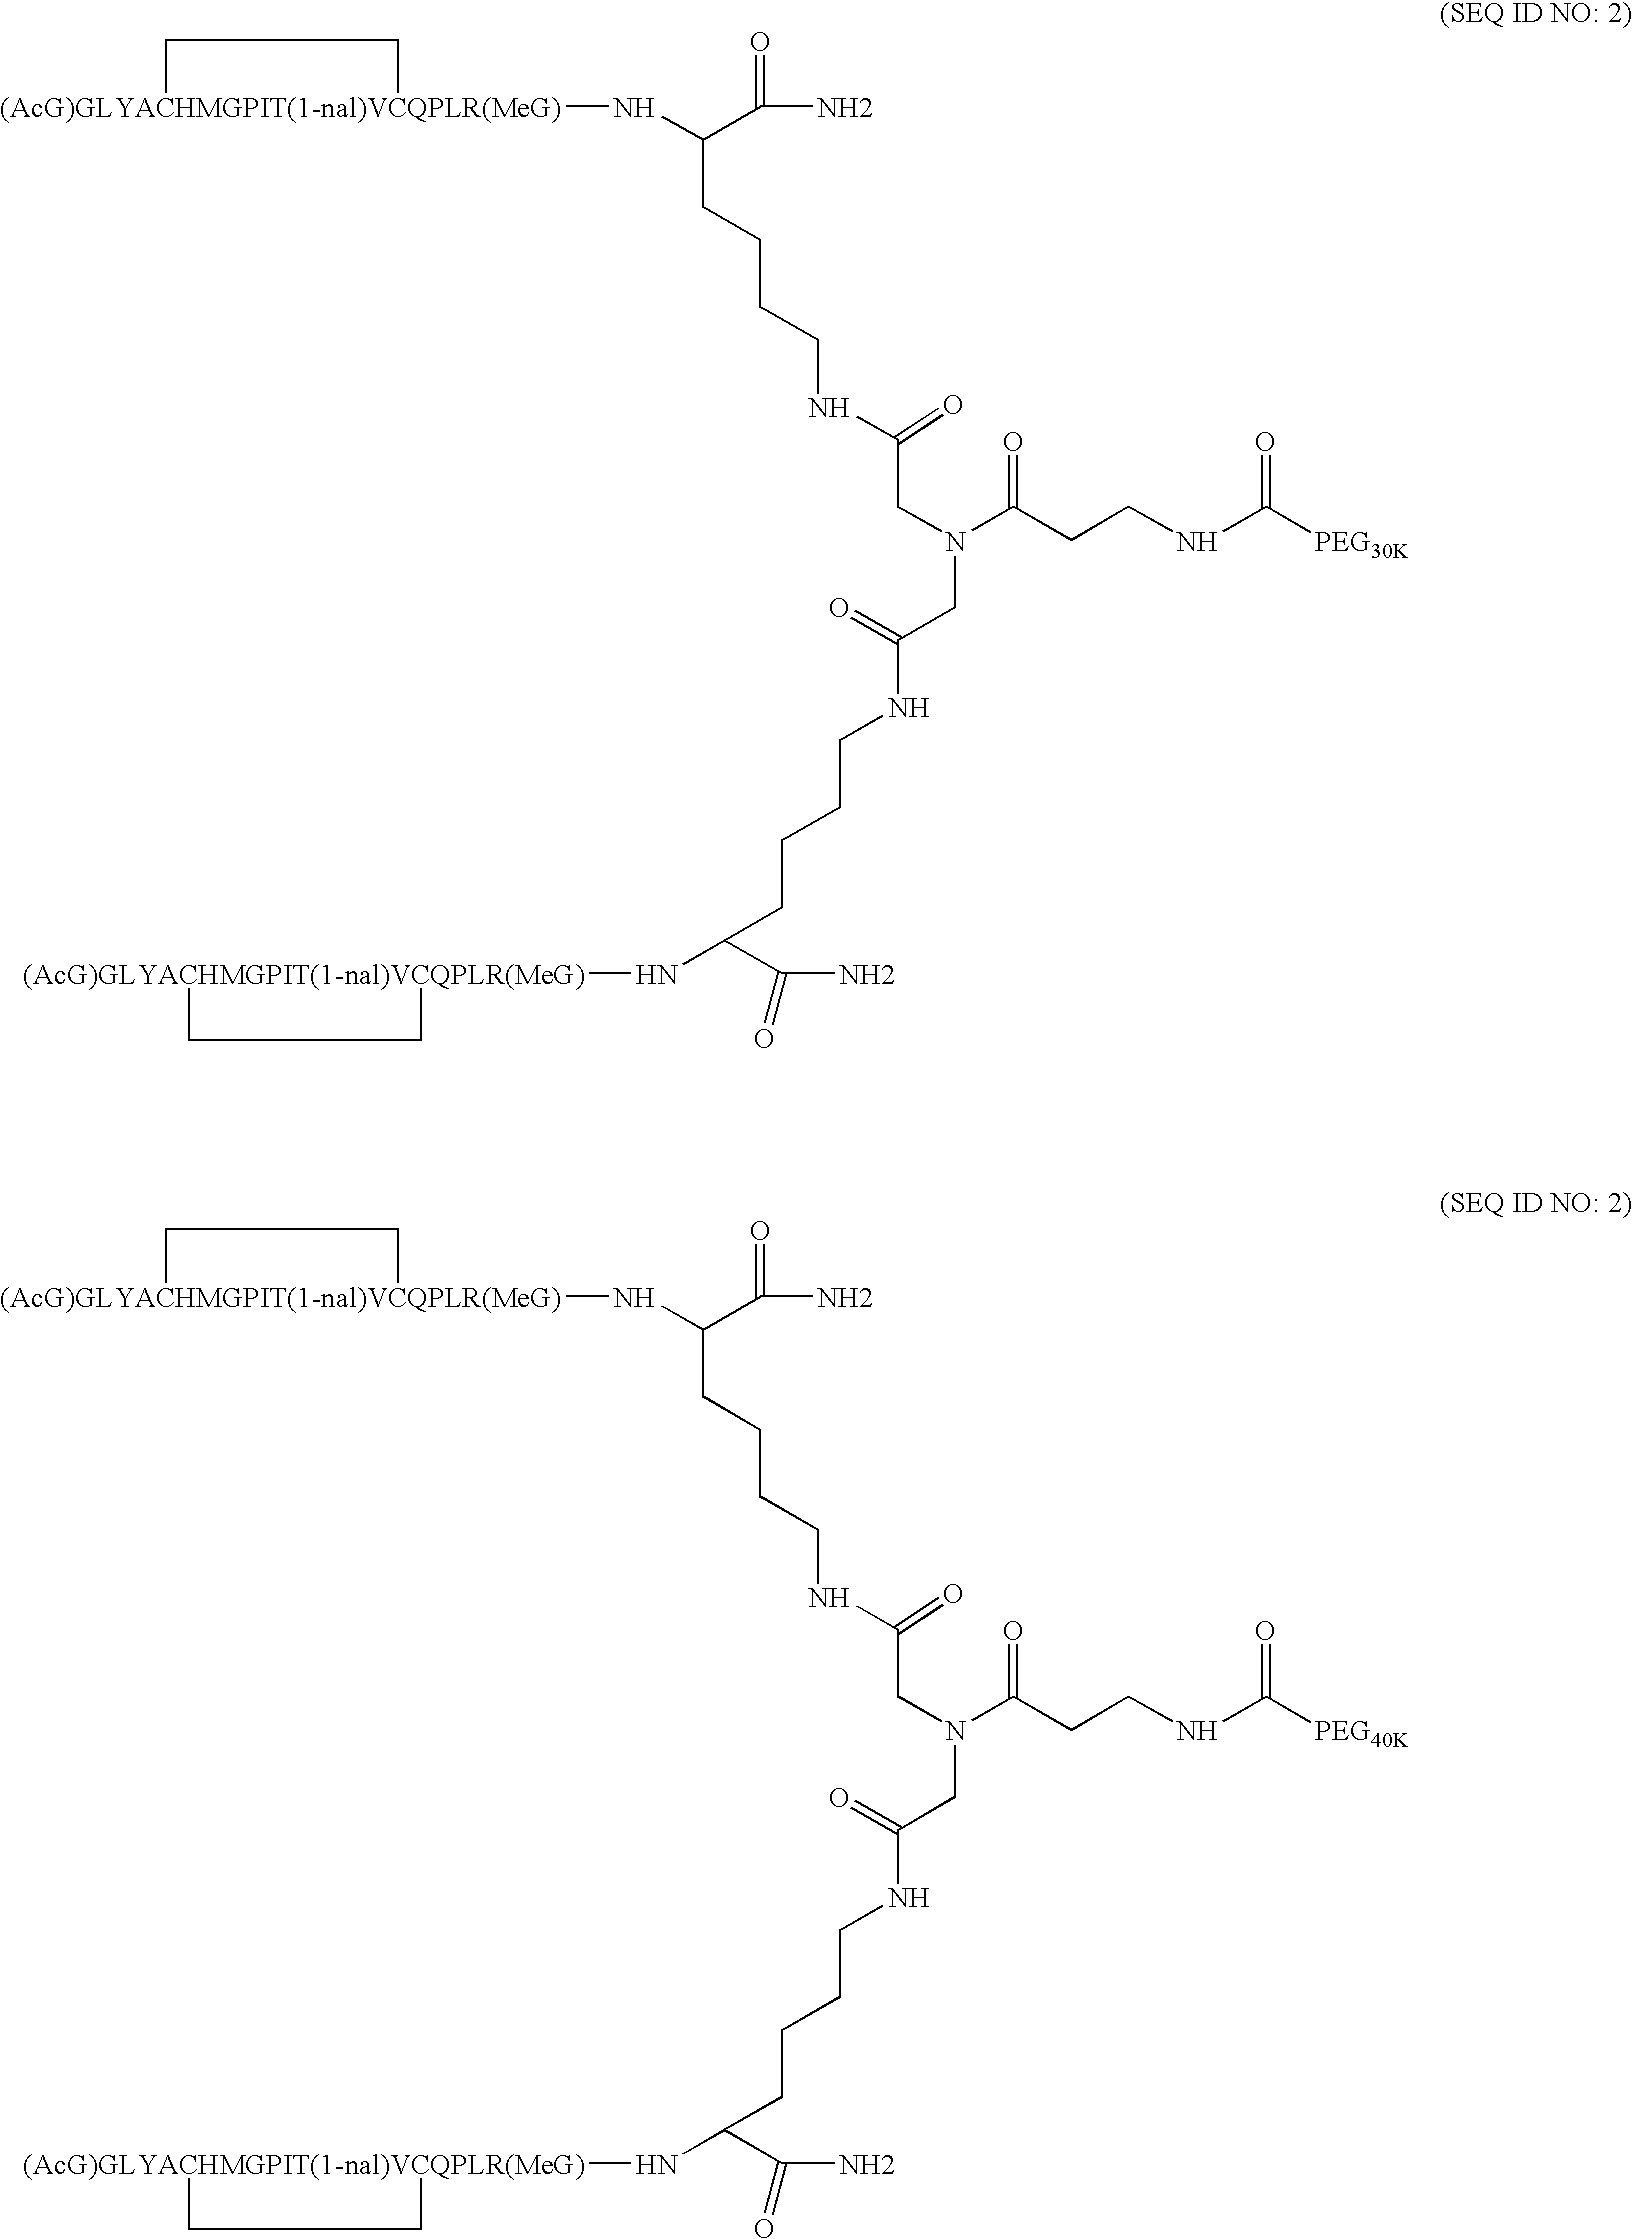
[(AcG)GLYACHMGPIT(1-nal)VCQPLR(MeG)]1(NC(C(N)=O)CCCCNC(CN(C(CCNC(=O)[PEG30K])=O)CC(NCCCCC(N[(AcG)GLYACHMGPIT(1-nal)VCQPLR(MeG)]2CC2)C(N)=O)=O)=O)CC1.[(AcG)GLYACHMGPIT(1-nal)VCQPLR(MeG)]1(NC(C(N)=O)CCCCNC(CN(C(CCNC(=O)[PEG40K])=O)CC(NCCCCC(N[(AcG)GLYACHMGPIT(1-nal)VCQPLR(MeG)]2CC2)C(N)=O)=O)=O)CC1
